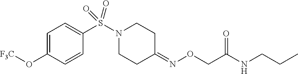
C1=C(O[F3C])C=CC(S(N2CCC(=NOCC(NCCC)=O)CC2)(=O)=O)=C1
